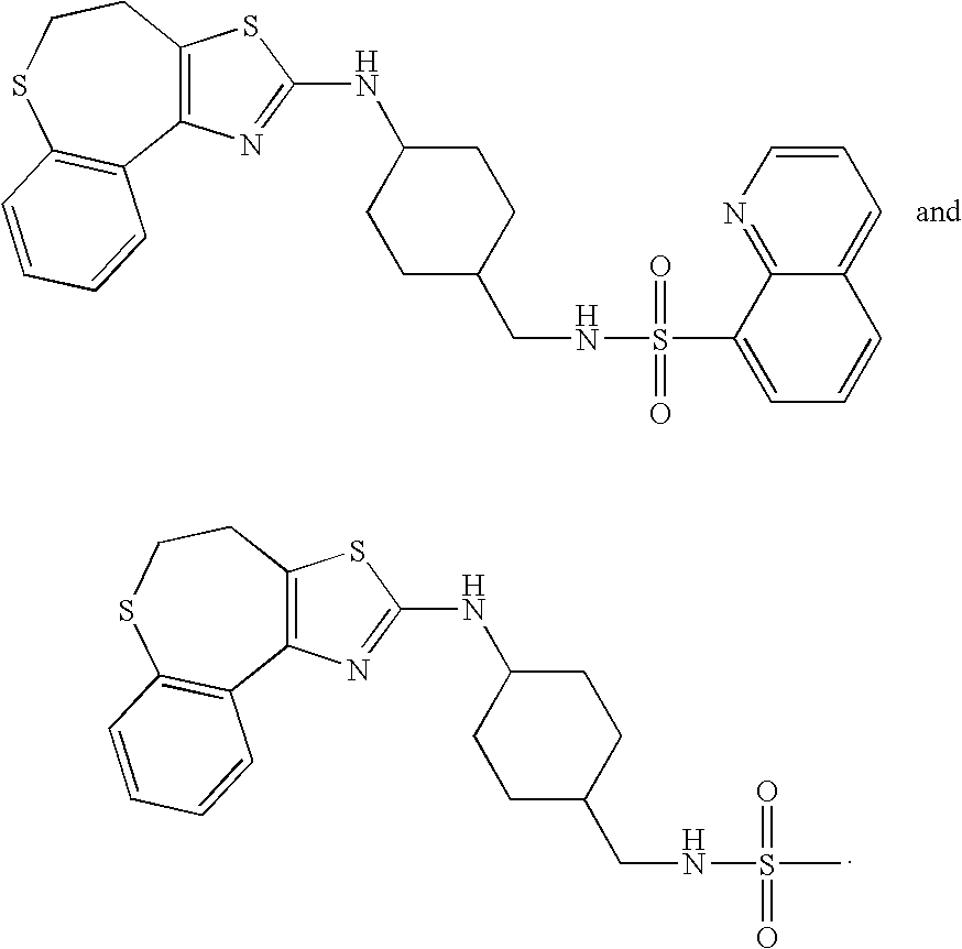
C12=C(CCSC3=C1C=CC=C3)SC(NC1CCC(CNS(=O)(=O)C3=CC=CC4=CC=CN=C34)CC1)=N2.C12=C(CCSC3=C1C=CC=C3)SC(NC1CCC(CNS(=O)(=O)C)CC1)=N2
